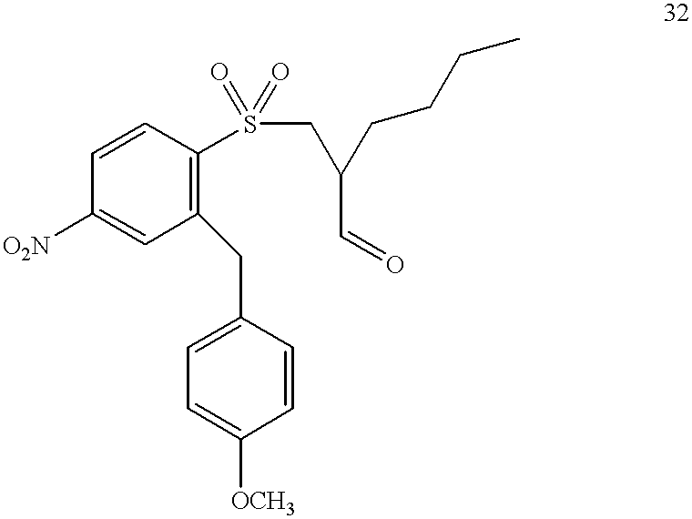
C1([O2N])=CC(CC2=CC=C([OCH3])C=C2)=C(S(CC(CCCC)C=O)(=O)=O)C=C1
